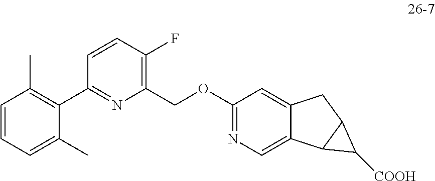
C1(C2=NC(COC3=NC=C4C(=C3)CC3C4C3[COOH])=C(F)C=C2)=C(C)C=CC=C1C
